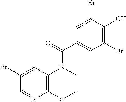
C1(Br)=CC(N(C)C(=O)C=CC(=C(C=C)O)Br)=C(OC)N=C1.Br
